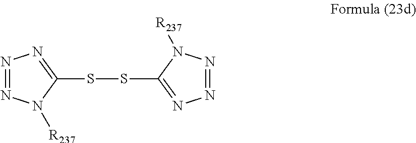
C1(SSC2=NN=NN2[R237])=NN=NN1[R237]
